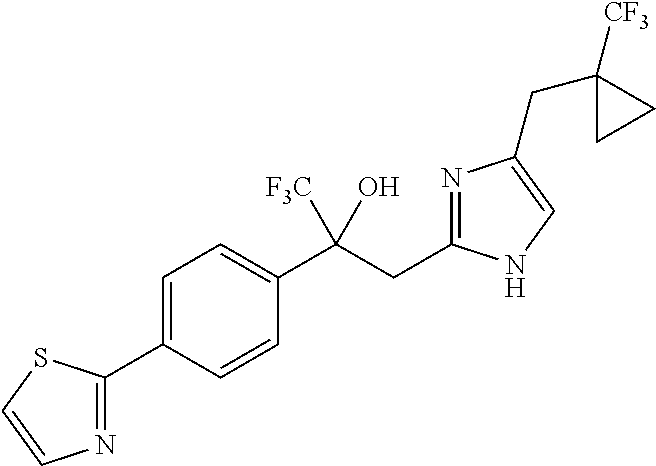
C1=C(C2=NC=CS2)C=CC(C(CC2=NC(CC3([CF3])CC3)=CN2)(O)[F3C])=C1
